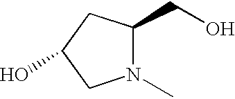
N1(C)C(CO)CC(O)C1
